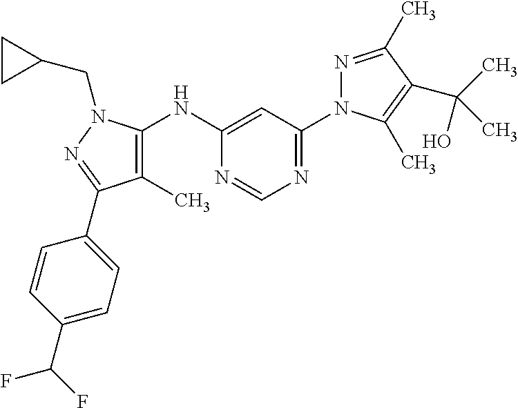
C1=C(NC2=C(C)C(C3=CC=C(C(F)F)C=C3)=NN2CC2CC2)N=CN=C1N1N=C(C)C(C(C)(O)C)=C1C
